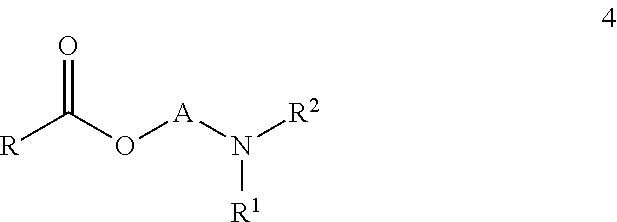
[R]C(O[A]N([R2])[R1])=O
